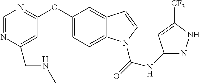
C1(OC2=NC=NC(CNC)=C2)=CC=C2C(=C1)C=CN2C(=O)NC1=NNC([CF3])=C1
